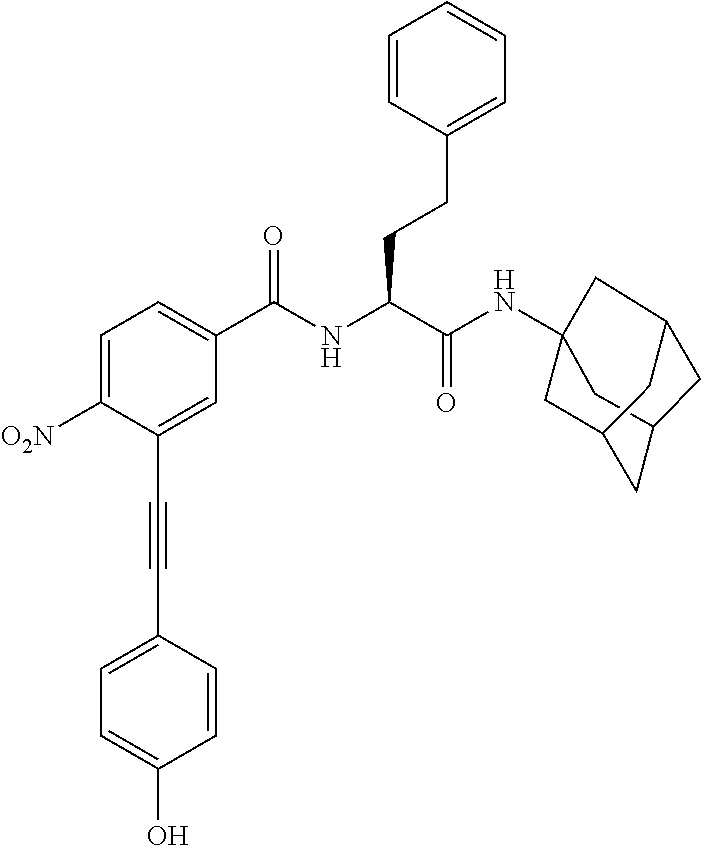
C1=C([O2N])C(C#CC2=CC=C(O)C=C2)=CC(C(NC(C(NC23CC4CC(C2)CC(C4)C3)=O)CCC2=CC=CC=C2)=O)=C1
